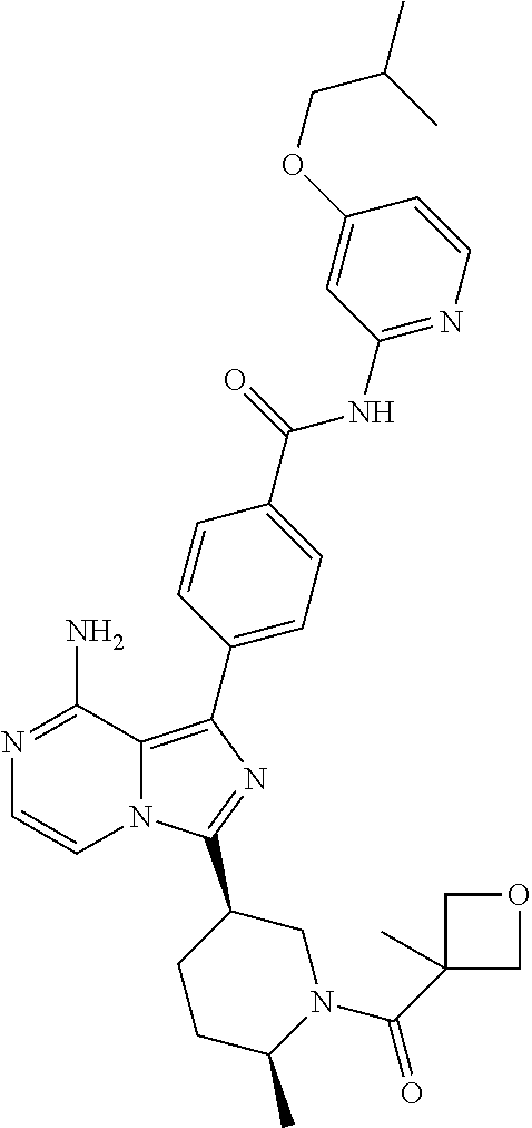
N12C(=C(C3=CC=C(C(=O)NC4=NC=CC(OCC(C)C)=C4)C=C3)N=C1C1CCC(C)N(C(C3(C)COC3)=O)C1)C(N)=NC=C2
